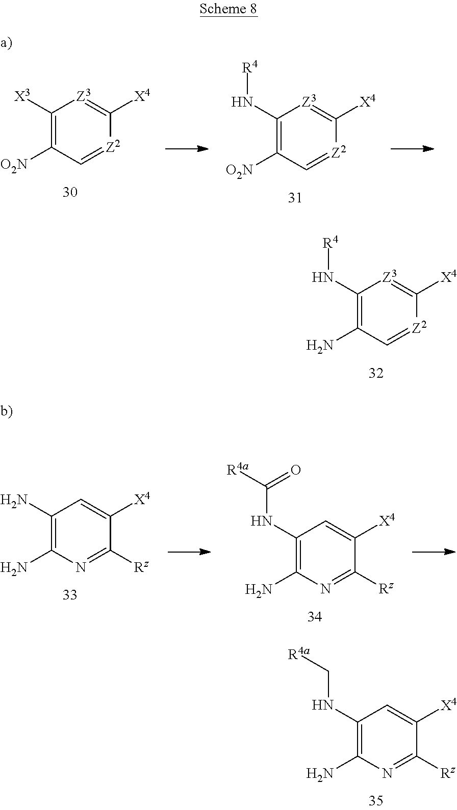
C1(N[R4])=C(N)C=[Z2]C([X4])=[Z3]1.C1(NC[R4a])=C(N)N=C([Rz])C([X4])=C1.C1([X3])=C([O2N])C=[Z2]C([X4])=[Z3]1.C1(N[R4])=C([O2N])C=[Z2]C([X4])=[Z3]1.C1(N)=C(N)N=C([Rz])C([X4])=C1.C1(NC([R4a])=O)=C(N)N=C([Rz])C([X4])=C1
